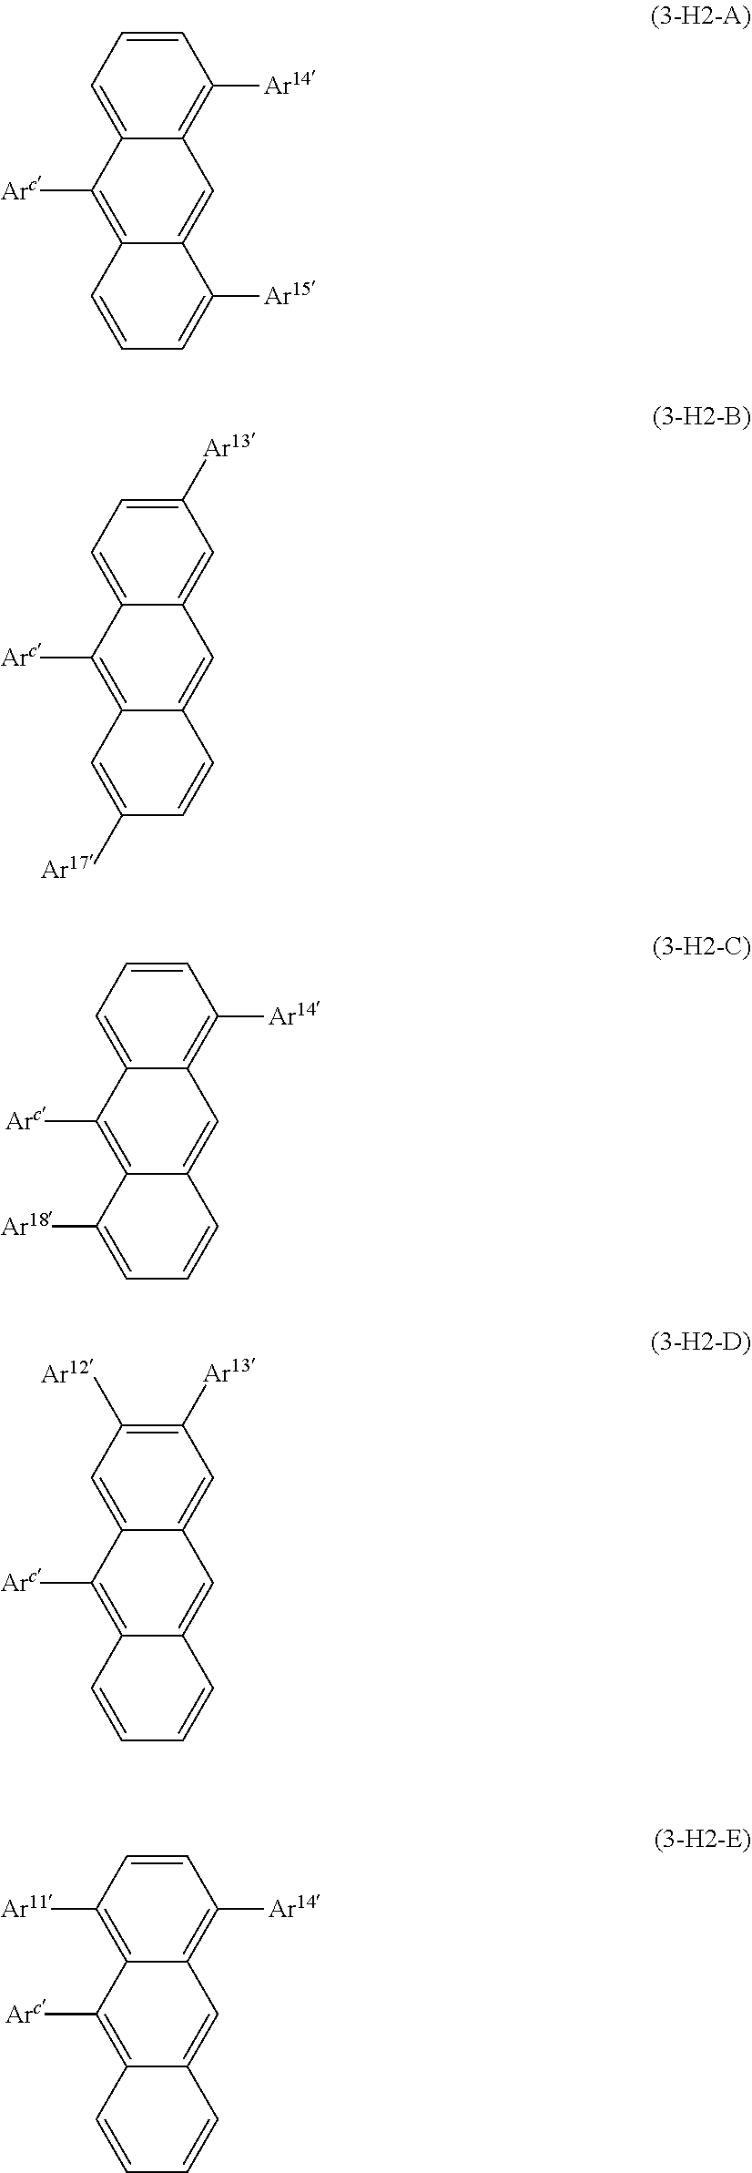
C12=CC=CC([Ar14])=C1C=C1C(=C2[Arc])C=CC=C1[Ar15].C12=CC=C([Ar13])C=C1C=C1C(=C2[Arc])C=C([Ar17])C=C1.C12=CC=CC([Ar14])=C1C=C1C(=C2[Arc])C([Ar18])=CC=C1.C12=CC([Ar12])=C([Ar13])C=C1C=C1C(=C2[Arc])C=CC=C1.C12=C([Ar11])C=CC([Ar14])=C1C=C1C(=C2[Arc])C=CC=C1
